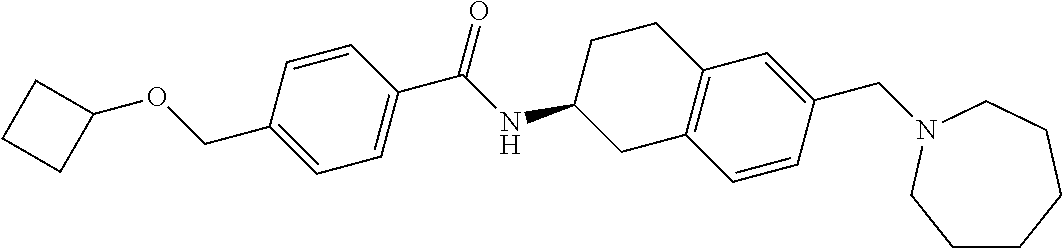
C1=CC(C(NC2CC3=C(CC2)C=C(CN2CCCCCC2)C=C3)=O)=CC=C1COC1CCC1
